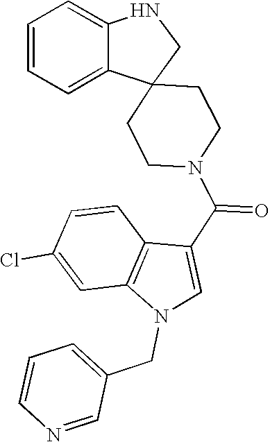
N1C2=CC=CC=C2C2(C1)CCN(C(=O)C1=CN(CC3=CC=CN=C3)C3=C1C=CC(Cl)=C3)CC2
